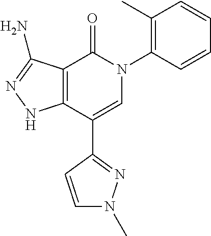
C12=C(C(C3=NN(C)C=C3)=CN(C3=C(C)C=CC=C3)C1=O)NN=C2N
